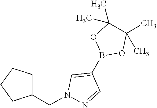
B1(C2=CN(CC3CCCC3)N=C2)OC(C)(C)C(C)(C)O1
